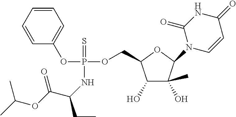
C1=CC=CC=C1OP(NC(CC)C(OC(C)C)=O)(OCC1C(O)C(C)(O)C(N2C=CC(=O)NC2=O)O1)=S
